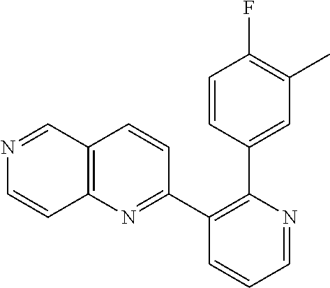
C1(C2=NC3=C(C=C2)C=NC=C3)=C(C2=CC(C)=C(F)C=C2)N=CC=C1
